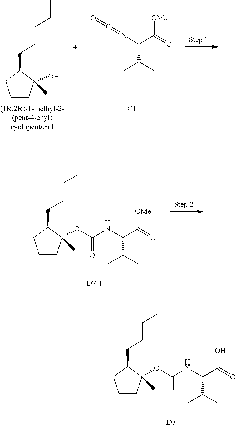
C1CC(C)(O)C(CCCC=C)C1.N(C(C(=O)[OMe])C(C)(C)C)=C=O.[C1].C1CC(C)(OC(NC(C(=O)[OMe])C(C)(C)C)=O)C(CCCC=C)C1.[D7-1].C1CC(C)(OC(NC(C(=O)O)C(C)(C)C)=O)C(CCCC=C)C1.[D7]
